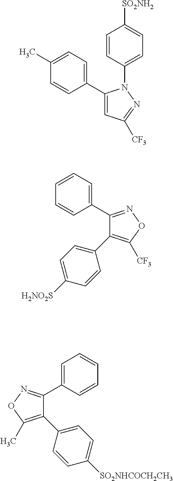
C1(C2=CC=C(C)C=C2)=CC([CF3])=NN1C1=CC=C([SO2NH2])C=C1.C1(C2=CC=CC=C2)=NOC([CF3])=C1C1=CC=C([H2NO2S])C=C1.C1(C2=CC=CC=C2)=NOC(C)=C1C1=CC=C([SO2NHCOCH2CH3])C=C1
